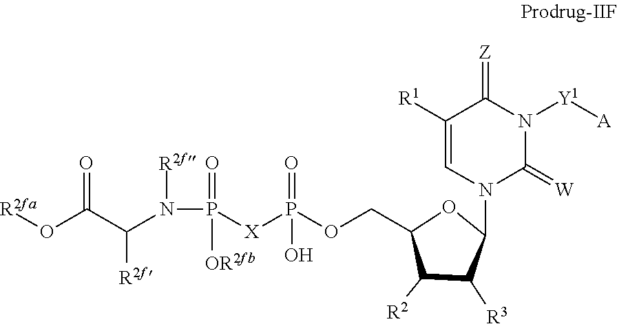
P([X]P(OCC1C([R2])C([R3])C(N2C(=[W])N([Y1][A])C(=[Z])C([R1])=C2)O1)(O)=O)(=O)([OR2fb])N([R2f])C(C(O[R2fa])=O)[R2f]
